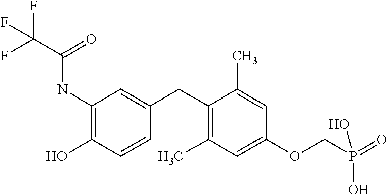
C1=C(CC2=C(C)C=C(OCP(O)(=O)O)C=C2C)C=CC(O)=C1NC(=O)C(F)(F)F
